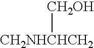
[CH2NHCHCH2][CH2OH]
